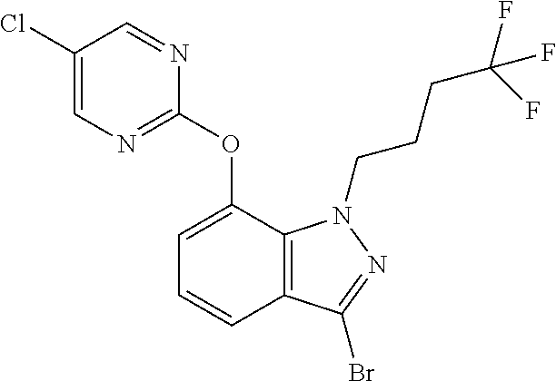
C1(Cl)=CN=C(OC2=CC=CC3=C2N(CCCC(F)(F)F)N=C3Br)N=C1
